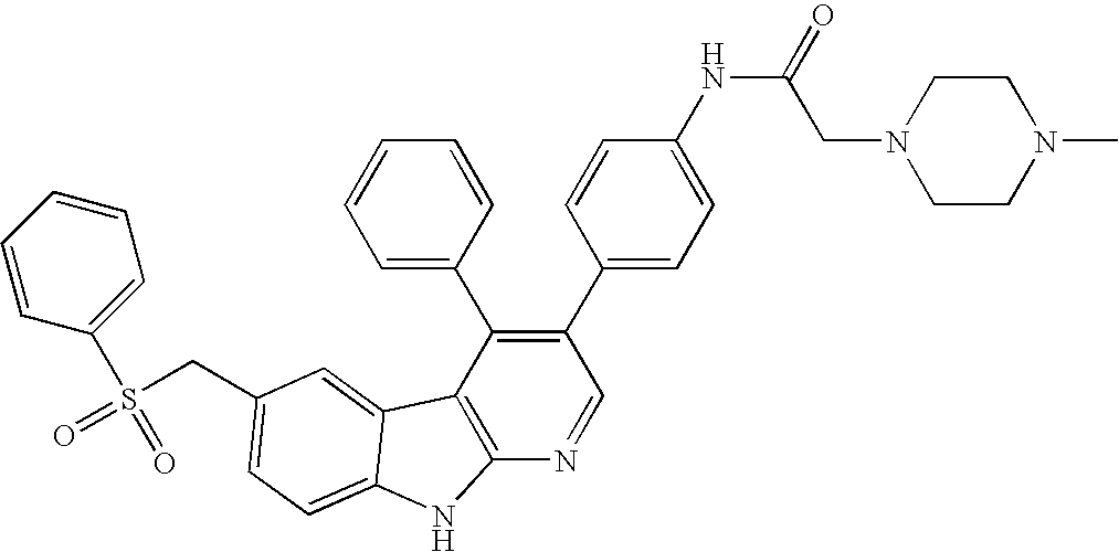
C(C1=CC=C2C(=C1)C1=C(N=CC(C3=CC=C(NC(=O)CN4CCN(C)CC4)C=C3)=C1C1=CC=CC=C1)N2)S(=O)(C1=CC=CC=C1)=O
